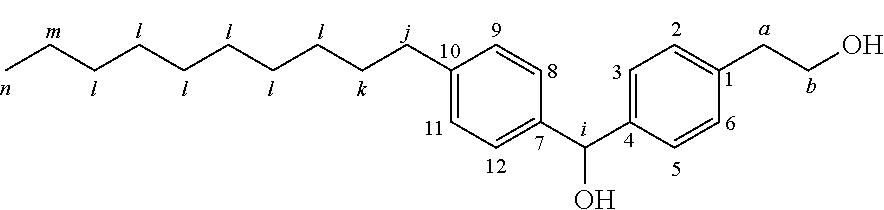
C1(CCCCCCCCCC)=CC=C(C(O)C2=CC=C(CCO)C=C2)C=C1
